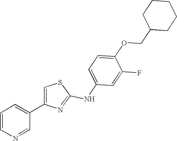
C1=C(NC2=NC(C3=CC=CN=C3)=CS2)C=C(F)C(OCC2CCCCC2)=C1
